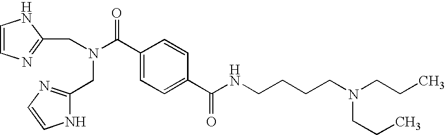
C1(C(N(CC2=NC=CN2)CC2=NC=CN2)=O)=CC=C(C(NCCCCN(CCC)CCC)=O)C=C1
